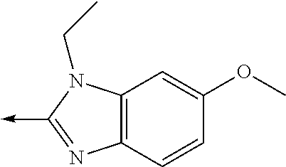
C12=C(N(CC)C(->C)=N1)C=C(OC)C=C2
